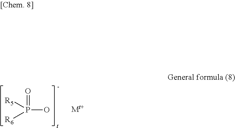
O=P(O)([R5])[R6]
